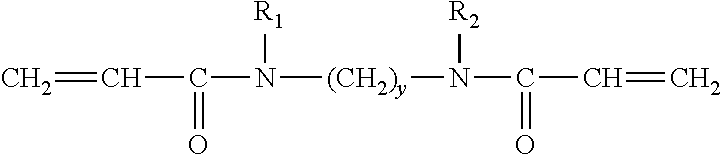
C(C(=O)N([R1])[(CH2)y]N([R2])C(=O)C=C)=C
